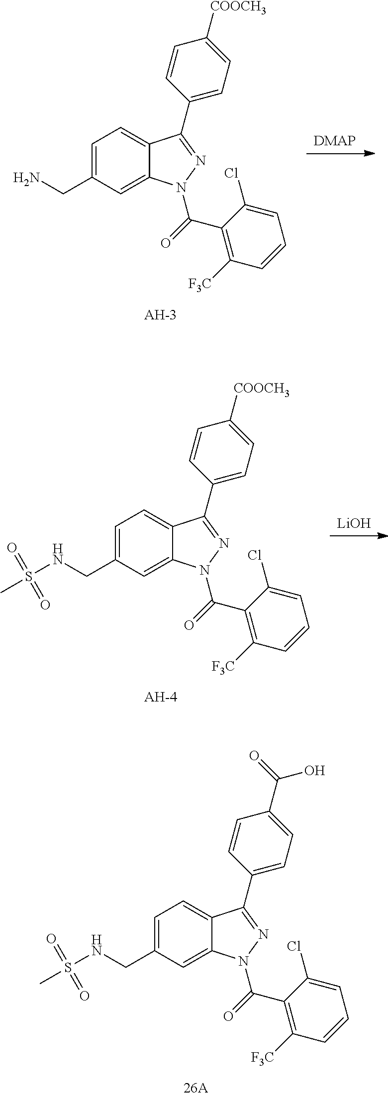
C1=C(CNS(=O)(=O)C)C=C2C(=C1)C(C1=CC=C(C(=O)O)C=C1)=NN2C(=O)C1=C([F3C])C=CC=C1Cl.C1=C(CN)C=C2C(=C1)C(C1=CC=C([COOCH3])C=C1)=NN2C(=O)C1=C([F3C])C=CC=C1Cl.C1=C(CNS(=O)(=O)C)C=C2C(=C1)C(C1=CC=C([COOCH3])C=C1)=NN2C(=O)C1=C([F3C])C=CC=C1Cl.[LiOH]
